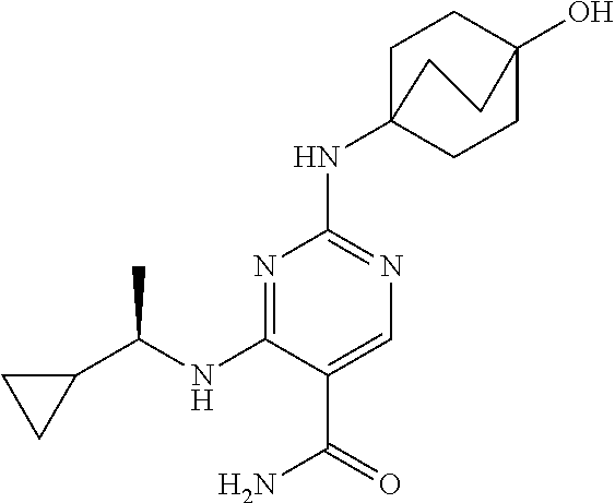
N1=C(NC(C)C2CC2)C(C(N)=O)=CN=C1NC12CCC(O)(CC1)CC2
